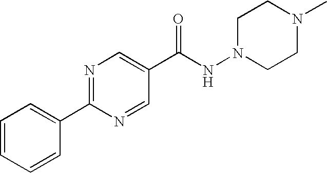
C1=CC=CC(C2=NC=C(C(NN3CCN(C)CC3)=O)C=N2)=C1
